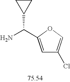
C1=C(C(N)C2CC2)OC=C1Cl
